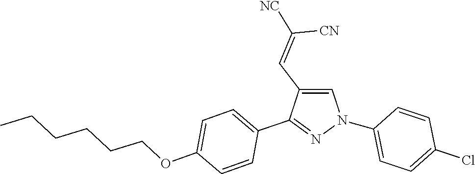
C1(N2C=C(C=C([NC])[CN])C(C3=CC=C(OCCCCCC)C=C3)=N2)=CC=C(Cl)C=C1
